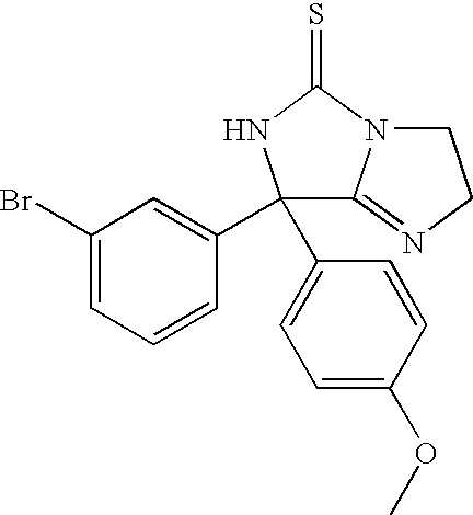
C1(Br)=CC=CC(C2(C3=CC=C(OC)C=C3)C3=NCCN3C(=S)N2)=C1
